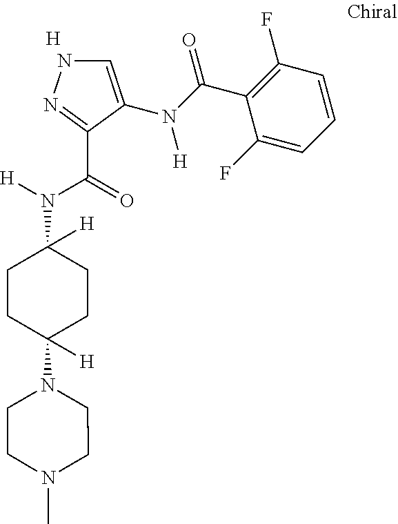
[H].C1=C(N(C(C2=C(F)C=CC=C2F)=O)[H])C(C(=O)N([H])C2([H])CCC(N3CCN(C)CC3)([H])CC2)=NN1
